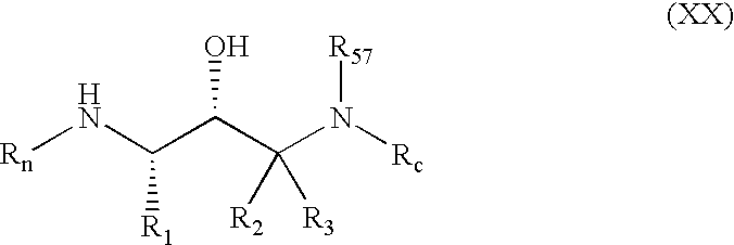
[Rn]NC(C(C(N([Rc])[R57])([R2])[R3])O)[R1]
